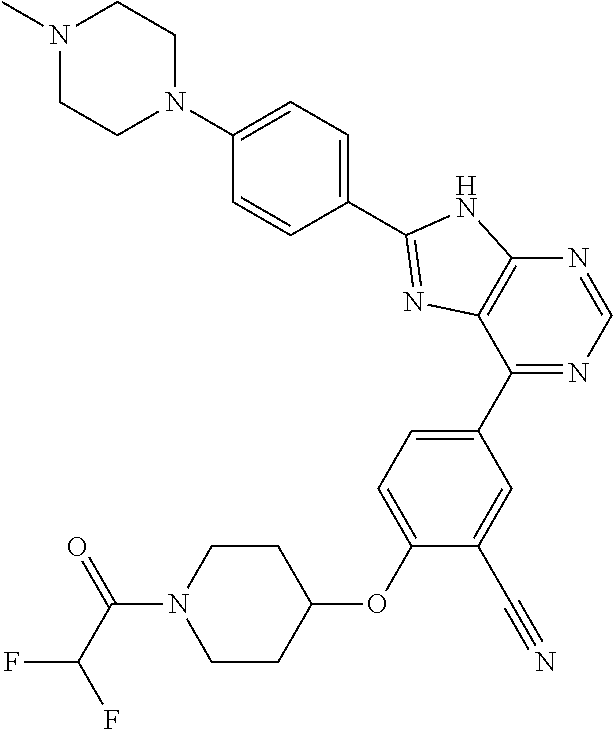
C1CN(C(C(F)F)=O)CCC1OC1=CC=C(C2=NC=NC3=C2N=C(C2=CC=C(N4CCN(C)CC4)C=C2)N3)C=C1C#N
